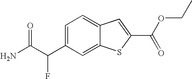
C1=C(C(C(N)=O)F)C=C2C(=C1)C=C(C(OCC)=O)S2
